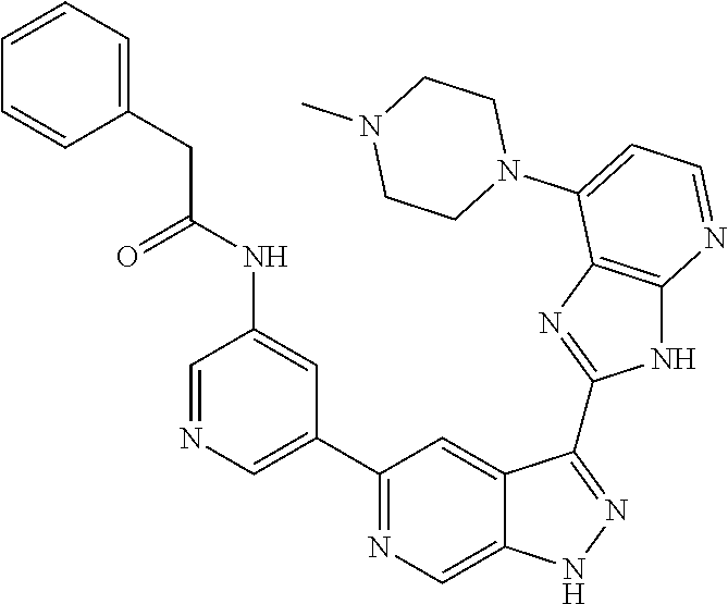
C1=NC=C(C2=NC=C3C(=C2)C(C2=NC4=C(N2)N=CC=C4N2CCN(C)CC2)=NN3)C=C1NC(=O)CC1=CC=CC=C1
